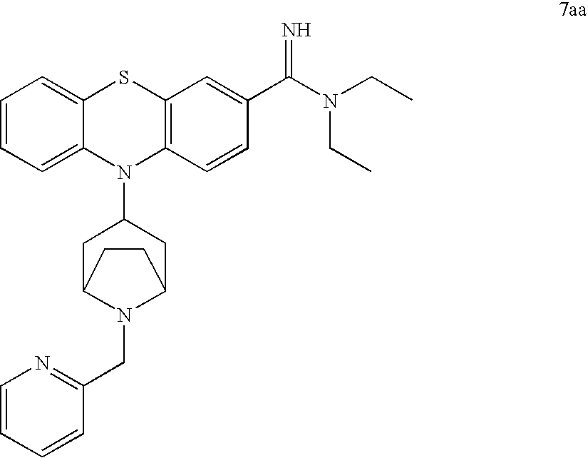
C1=CC=C2C(=C1)SC1=C(N2C2CC3N(CC4=NC=CC=C4)C(C2)CC3)C=CC(C(=N)N(CC)CC)=C1
